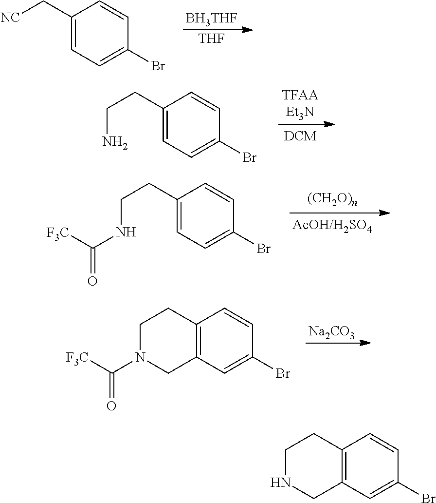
[BH3THF].[THF].C1(C[NC])=CC=C(Br)C=C1.C1(CCN)=CC=C(Br)C=C1.C1(CCNC(=O)[F3C])=CC=C(Br)C=C1.C12=C(C=C(Br)C=C1)CN(C(=O)[F3C])CC2.[Na2CO3].C12=C(C=C(Br)C=C1)CNCC2
